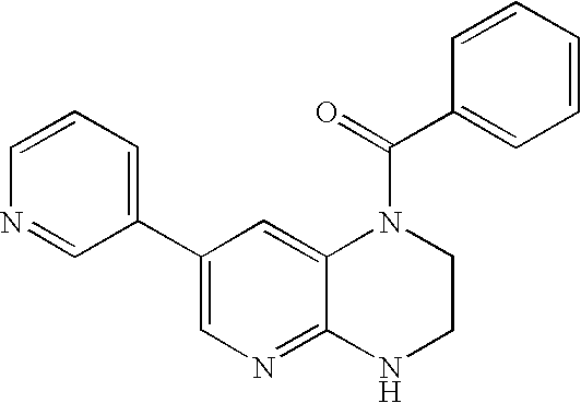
C1=CC=C(C2=CN=C3C(=C2)N(C(C2=CC=CC=C2)=O)CCN3)C=N1
